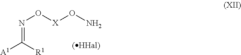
N(=C([R1])[A1])O[X]ON
